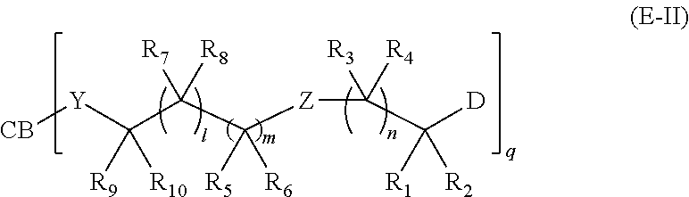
[Z](C(C([D])([R1])[R2])([R3])[R4])C(C(C([Y][CB])([R9])[R10])([R7])[R8])([R5])[R6]
